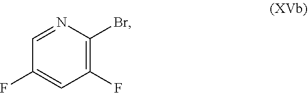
C1(F)=C(Br)N=CC(F)=C1
